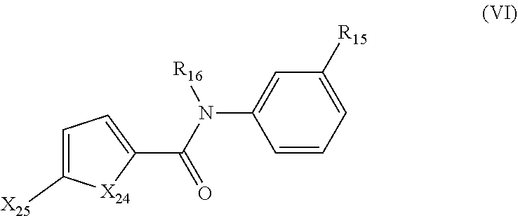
C1=C([X25])[X24]C(C(N([R16])C2=CC([R15])=CC=C2)=O)=C1
